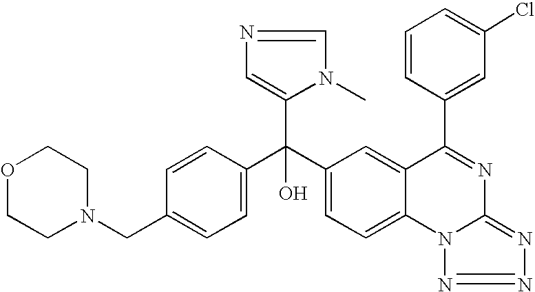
C1=C(CN2CCOCC2)C=CC(C(C2=CC=C3C(=C2)C(C2=CC(Cl)=CC=C2)=NC2=NN=NN32)(C2=CN=CN2C)O)=C1
